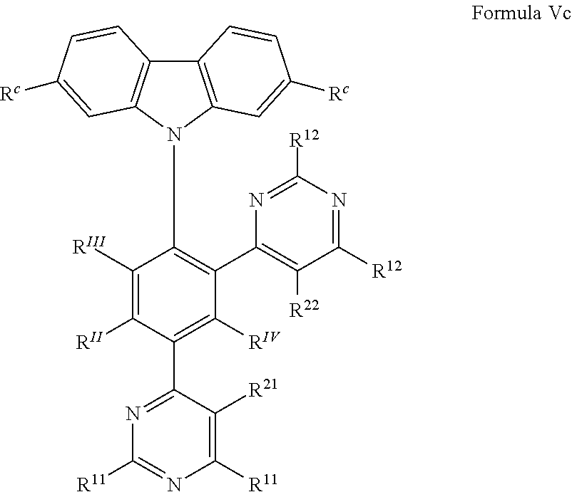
C12=C(N(C3=C(C4=C([R22])C([R12])=NC([R12])=N4)C([RIV])=C(C4=NC([R11])=NC([R11])=C4[R21])C([RII])=C3[RIII])C3=C1C=CC([Rc])=C3)C=C([Rc])C=C2
